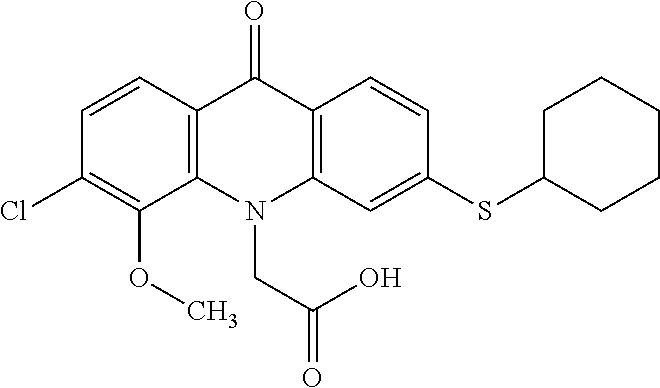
C12=C(N(CC(O)=O)C3=C(C1=O)C=CC(SC1CCCCC1)=C3)C(OC)=C(Cl)C=C2
